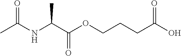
N(C(C(OCCCC(O)=O)=O)C)C(C)=O
